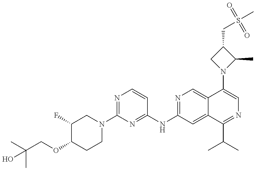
CC(COC1CCN(C2=NC=CC(NC3=NC=C4C(=C3)C(C(C)C)=NC=C4N3C(C)C(CS(C)(=O)=O)C3)=N2)CC1F)(C)O
